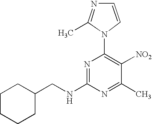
N1=C(NCC2CCCCC2)N=C(C)C([NO2])=C1N1C=CN=C1C
